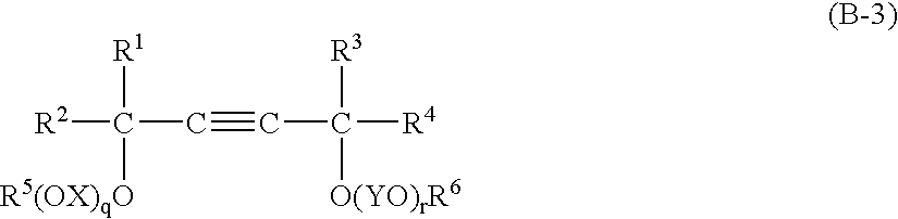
[R2]C([R1])([R5(OX)qO])C#CC([R3])([O(YO)rR6])[R4]
